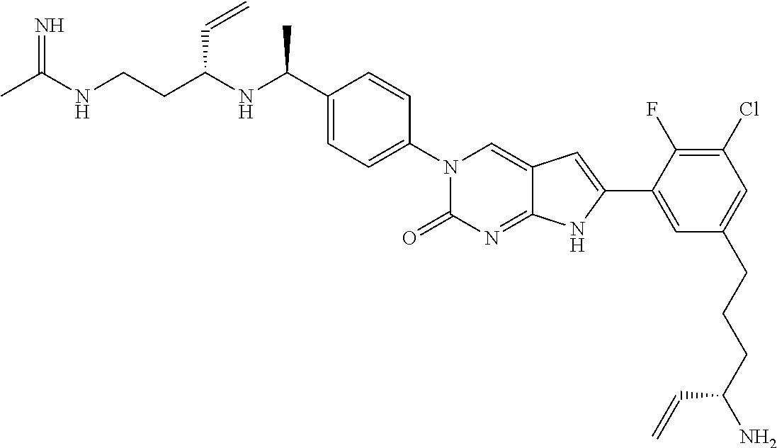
CC(NCCC(NC(C1=CC=C(N2C(=O)N=C3C(=C2)C=C(C2=CC(CCCC(N)C=C)=CC(Cl)=C2F)N3)C=C1)C)C=C)=N
